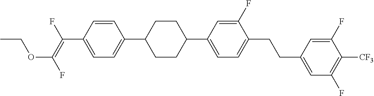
C1=CC(C(=C(F)OCC)F)=CC=C1C1CCC(C2=CC=C(CCC3=CC(F)=C([CF3])C(F)=C3)C(F)=C2)CC1
